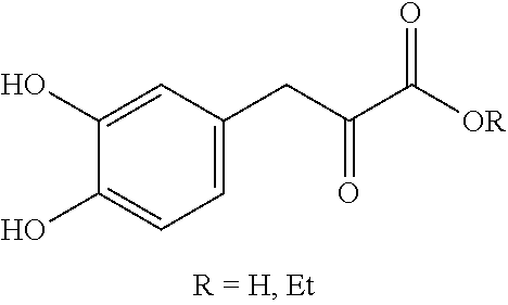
C1=C(CC(C([OR])=O)=O)C=C(O)C(O)=C1
